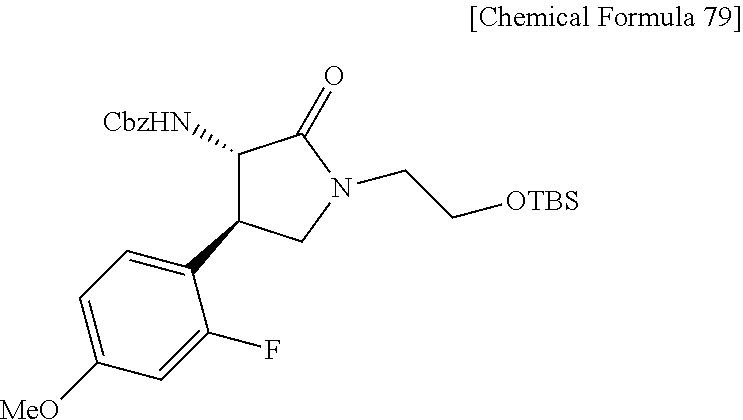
C1([CbzHN])C(C2=CC=C([MeO])C=C2F)CN(CC[OTBS])C1=O
